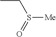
CCS([Me])=O
